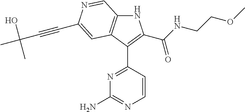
N1C2=C(C(C3=NC(N)=NC=C3)=C1C(NCCOC)=O)C=C(C#CC(C)(O)C)N=C2
